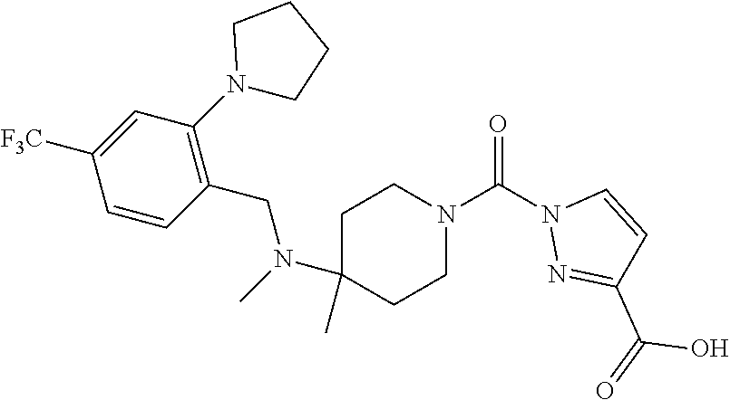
C1CN(C(=O)N2N=C(C(O)=O)C=C2)CCC1(N(CC1=C(N2CCCC2)C=C([F3C])C=C1)C)C
